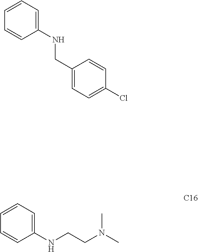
N(CCN(C)C)C1=CC=CC=C1.N(CC1=CC=C(Cl)C=C1)C1=CC=CC=C1
